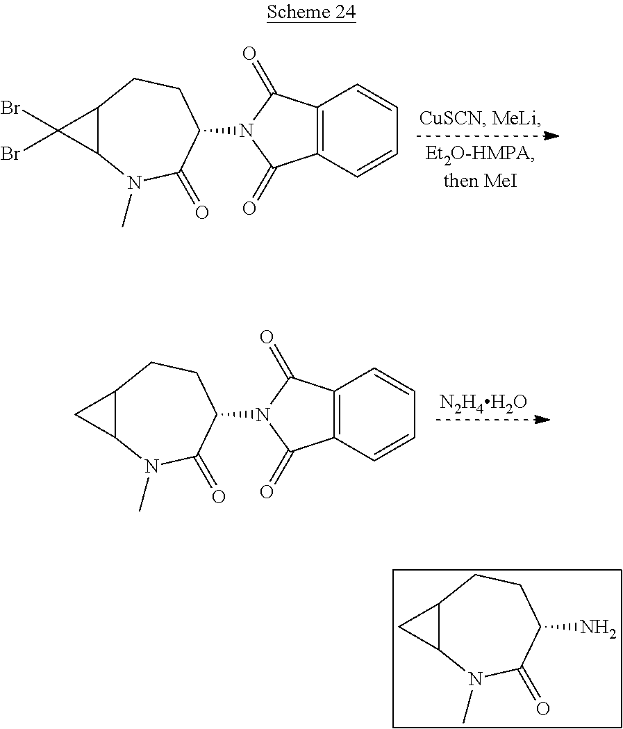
C12=C(C=CC=C1)C(=O)N(C1CCC3C(N(C)C1=O)C3)C2=O.[N2H4H2O].NC1CCC2C(N(C)C1=O)C2.C12=C(C=CC=C1)C(=O)N(C1CCC3C(N(C)C1=O)C3(Br)Br)C2=O
